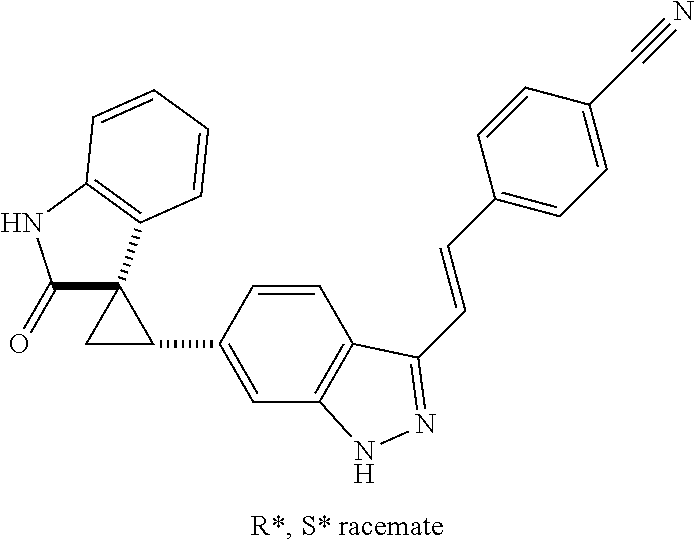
C(=CC1=CC=C(C#N)C=C1)C1=NNC2=C1C=CC(C1CC13C(=O)NC1=C3C=CC=C1)=C2
